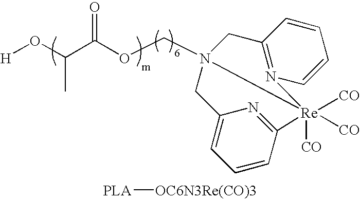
[H]OC(C(OCN12CC3=N(C=CC=C3)[Re]1([CO])([CO])([CO])C1=NC(=CC=C1)C2)=O)C.[PLA][OC6N3Re(CO)3]
